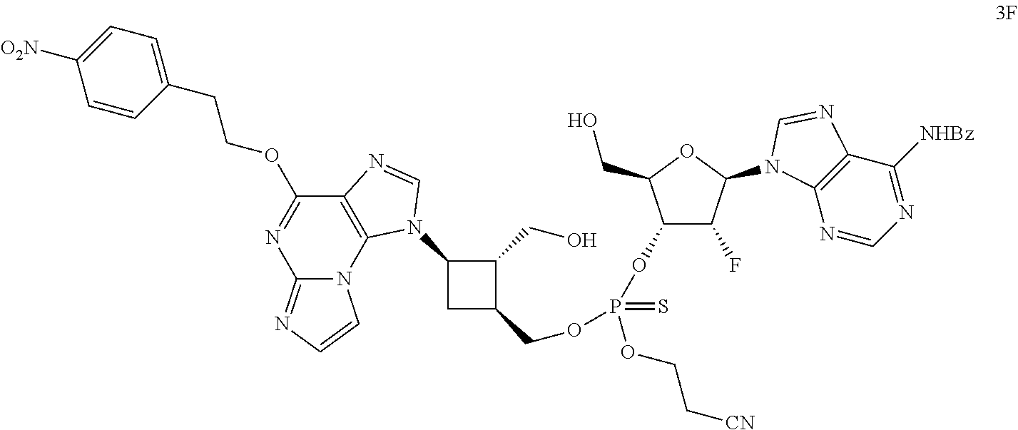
N12C(=NC=C1)N=C(OCCC1=CC=C([O2N])C=C1)C1=C2N(C2C(CO)C(COP(=S)(OC3C(F)C(N4C5=C(C([NHBz])=NC=N5)N=C4)OC3CO)OCC[CN])C2)C=N1
